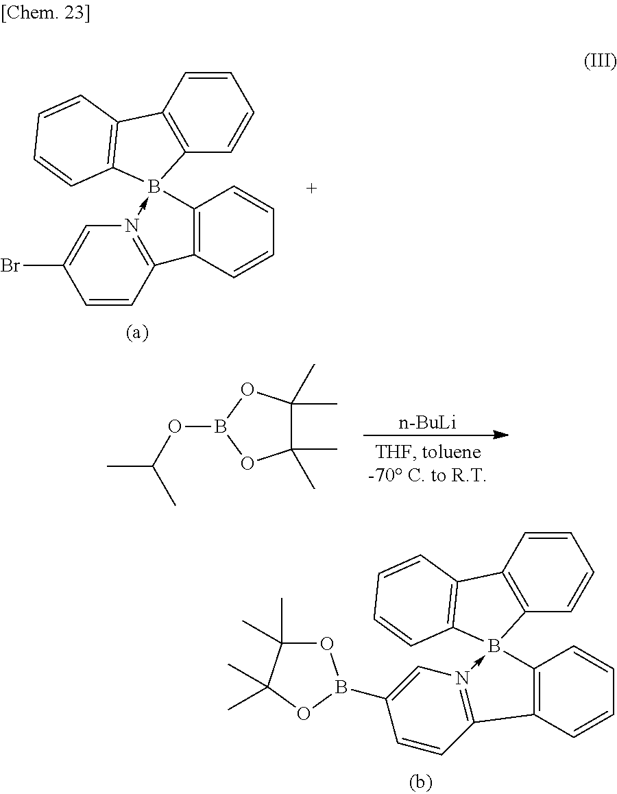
C1=CC2=C(C=C1)B1(-N3=C(C=CC(Br)=C3)C3=C1C=CC=C3)C1=C2C=CC=C1.[n-BuLi].C1(C)(C)C(C)(C)OB(OC(C)C)O1.C1=CC2=C(C=C1)B1(-N3=C(C4=C1C=CC=C4)C=CC(B1OC(C)(C)C(C)(C)O1)=C3)C1=C2C=CC=C1
